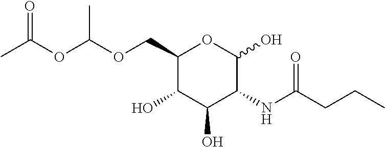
O(CC1C(O)C(O)C(NC(CCC)=O)C(O)O1)C(OC(C)=O)C
